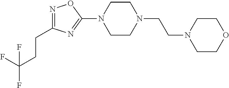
N1=C(CCC(F)(F)F)N=C(N2CCN(CCN3CCOCC3)CC2)O1
